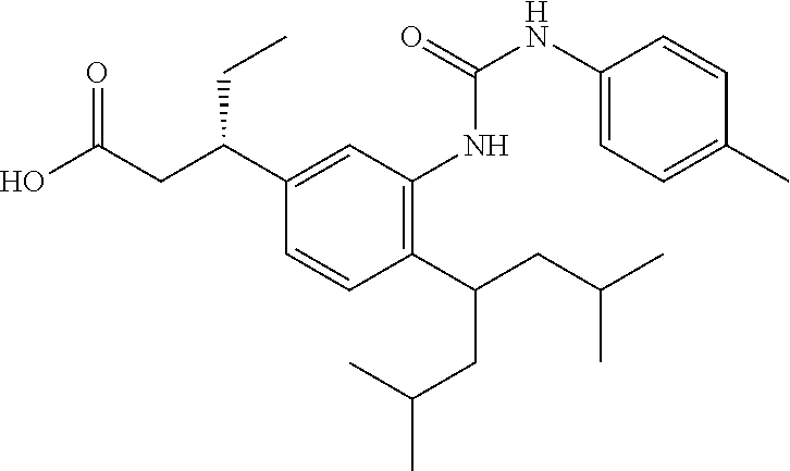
C(C1=CC(NC(NC2=CC=C(C)C=C2)=O)=C(C(CC(C)C)CC(C)C)C=C1)(CC(O)=O)CC
